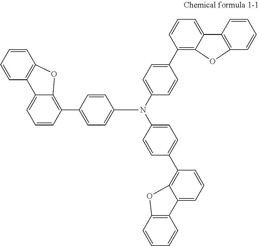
C12=C(C3=CC=C(N(C4=CC=C(C5=C6C(=CC=C5)C5=C(C=CC=C5)O6)C=C4)C4=CC=C(C5=C6C(=CC=C5)C5=C(C=CC=C5)O6)C=C4)C=C3)C=CC=C1C1=C(C=CC=C1)O2
